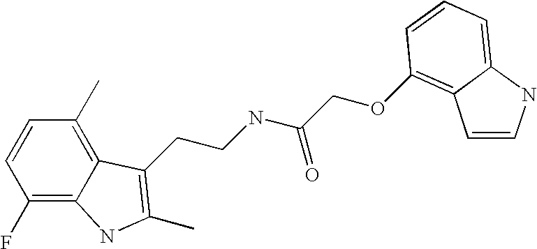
C1(F)=C2C(=C(C)C=C1)C(CCNC(COC1=C3C=CNC3=CC=C1)=O)=C(C)N2
